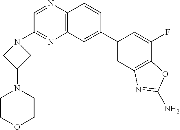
C1=NC2=C(N=C1N1CC(N3CCOCC3)C1)C=C(C1=CC3=C(C(F)=C1)OC(N)=N3)C=C2
